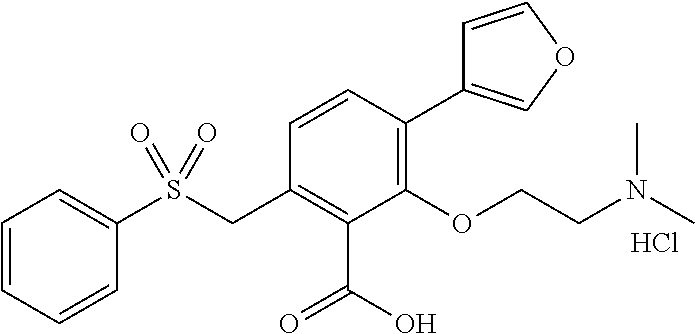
C1=CC=CC(S(CC2=C(C(O)=O)C(OCCN(C)C)=C(C3=COC=C3)C=C2)(=O)=O)=C1.Cl
